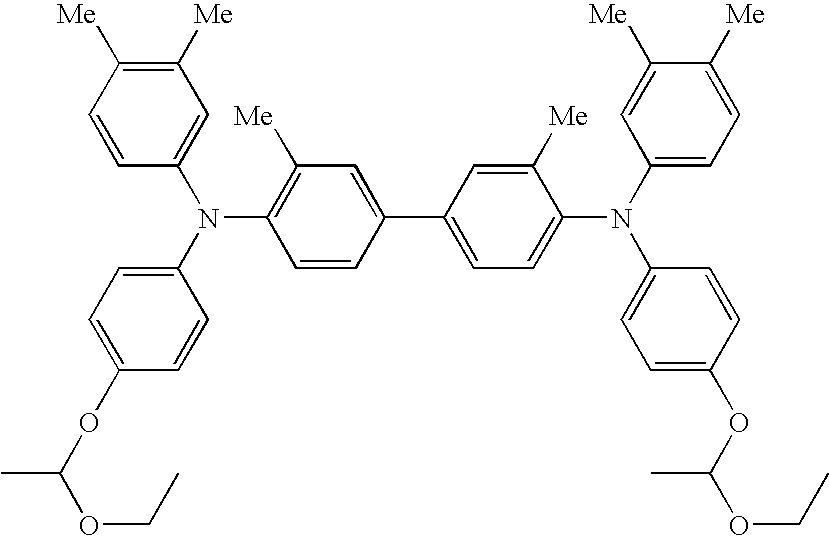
C1=CC([Me])=C([Me])C=C1N(C1=CC=C(OC(OCC)C)C=C1)C1=C([Me])C=C(C2=CC=C(N(C3=CC=C([Me])C([Me])=C3)C3=CC=C(OC(OCC)C)C=C3)C([Me])=C2)C=C1
